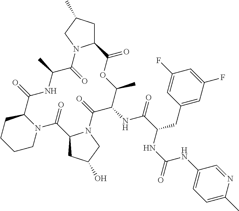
C12CC(C)CN1C(=O)C(C)NC(=O)C1CCCCN1C(=O)C1CC(O)CN1C(=O)C(NC(=O)C(CC1=CC(F)=CC(F)=C1)NC(=O)NC1=CC=C(C)N=C1)C(C)OC2=O
